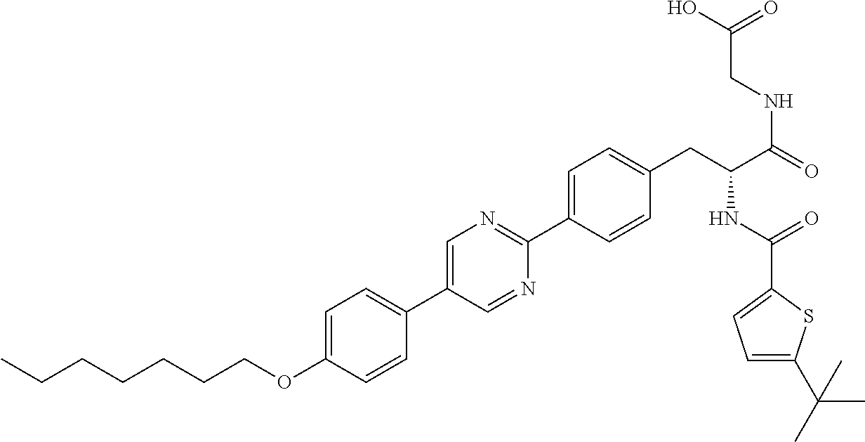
C(OC1=CC=C(C2=CN=C(C3=CC=C(CC(NC(=O)C4=CC=C(C(C)(C)C)S4)C(=O)NCC(=O)O)C=C3)N=C2)C=C1)CCCCCC
